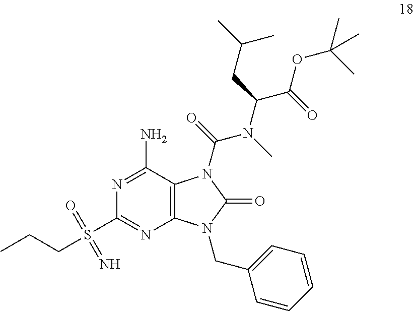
N1=C(N)C2=C(N=C1S(CCC)(=O)=N)N(CC1=CC=CC=C1)C(=O)N2C(=O)N(C)C(C(OC(C)(C)C)=O)CC(C)C
